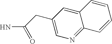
C(=O)(N)CC1=CN=C2C(=C1)C=CC=C2
